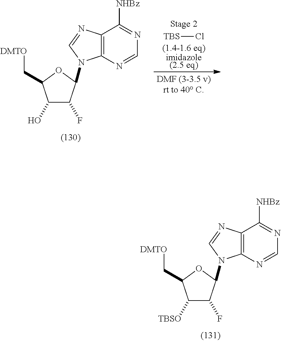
C12=C(N=CN=C1[NHBz])N(C1C(F)C([TBSO])C(C[DMTO])O1)C=N2.[TBS]Cl.C12=C(N=CN=C1[NHBz])N(C1C(F)C(O)C(C[DMTO])O1)C=N2
